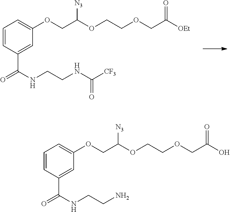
C1=CC(C(NCCNC([CF3])=O)=O)=CC(OCC([N3])OCCOCC(=O)[OEt])=C1.C1=CC(C(NCCN)=O)=CC(OCC([N3])OCCOCC(=O)O)=C1
